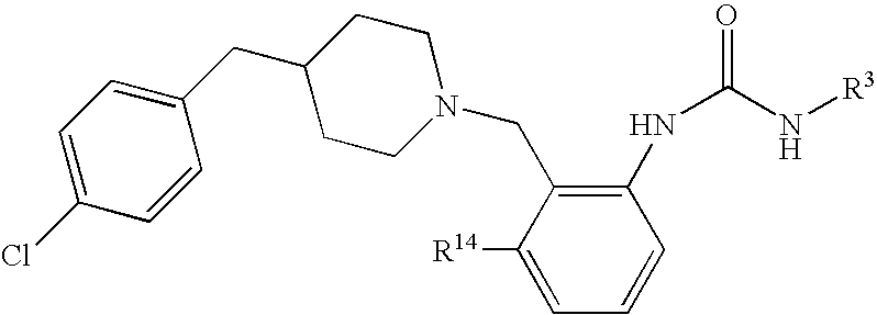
C1=C([R14])C(CN2CCC(CC3=CC=C(Cl)C=C3)CC2)=C(NC(N[R3])=O)C=C1
